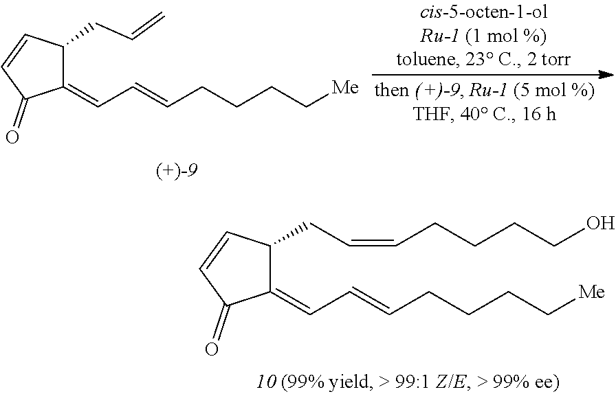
C1(CC=C)C(=CC=CCCCC[Me])C(=O)C=C1.C1(CC=CCCCCO)C(=CC=CCCCC[Me])C(=O)C=C1
